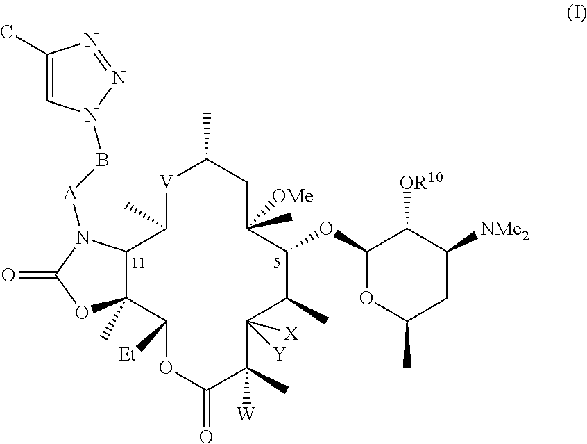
C1(C)=CN(B[A]N2C3C(C)(C([Et])OC(=O)C([W])(C)C([X])([Y])C(C)C(OC4OC(C)CC([NMe2])C4[OR10])C([OMe])(C)CC(C)[V]C3C)OC2=O)N=N1
